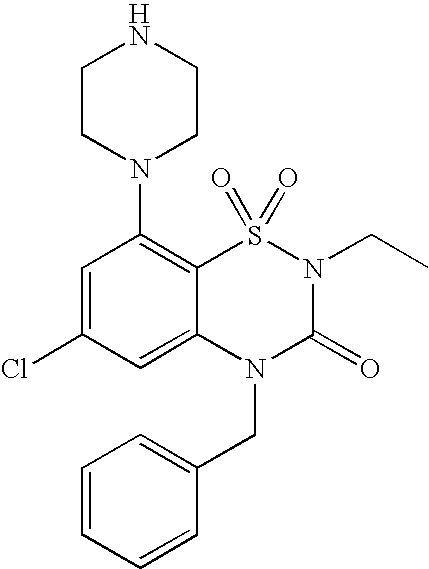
C1=C(Cl)C=C2C(=C1N1CCNCC1)S(=O)(=O)N(CC)C(=O)N2CC1=CC=CC=C1
